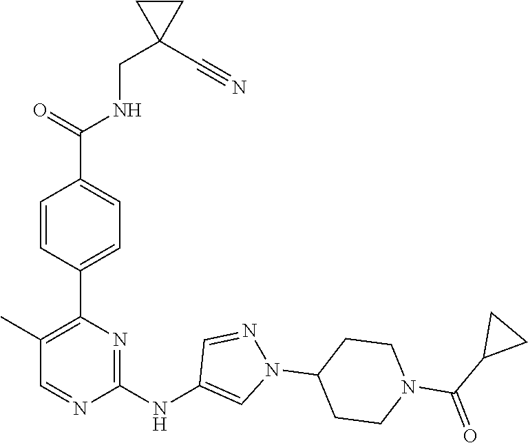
C1(C2=C(C)C=NC(NC3=CN(C4CCN(C(C5CC5)=O)CC4)N=C3)=N2)=CC=C(C(=O)NCC2(C#N)CC2)C=C1
